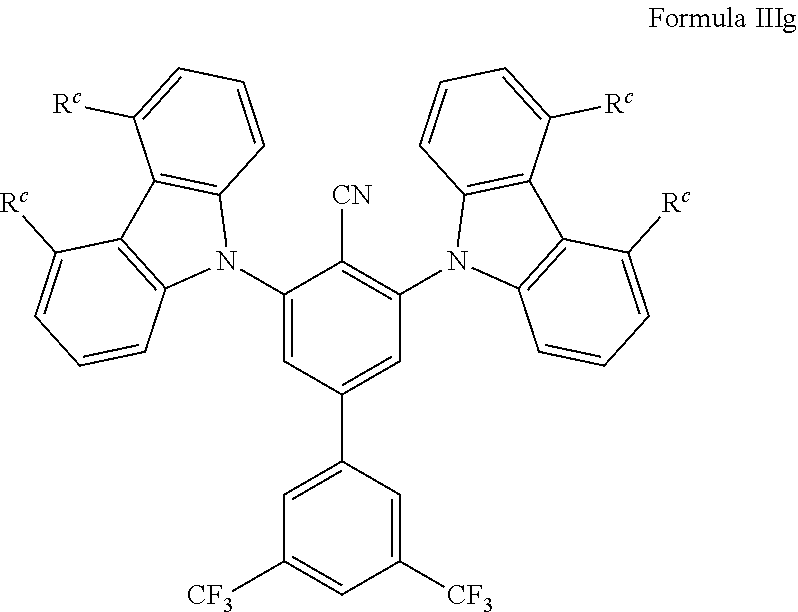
C1(N2C3=C(C4=C2C=CC=C4[Rc])C([Rc])=CC=C3)=CC(C2=CC([CF3])=CC([CF3])=C2)=CC(N2C3=C(C4=C2C=CC=C4[Rc])C([Rc])=CC=C3)=C1[CN]
